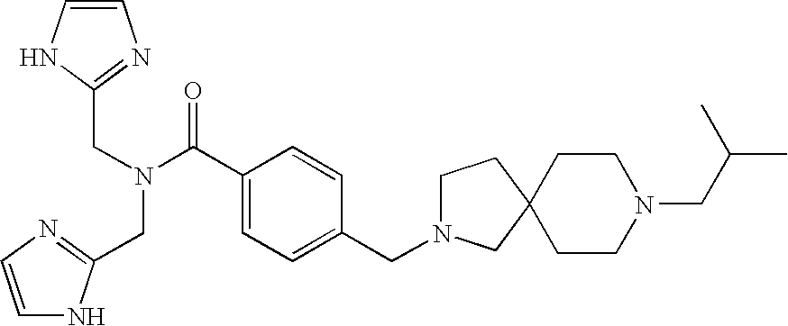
C1=CNC(CN(C(C2=CC=C(CN3CCC4(C3)CCN(CC(C)C)CC4)C=C2)=O)CC2=NC=CN2)=N1
